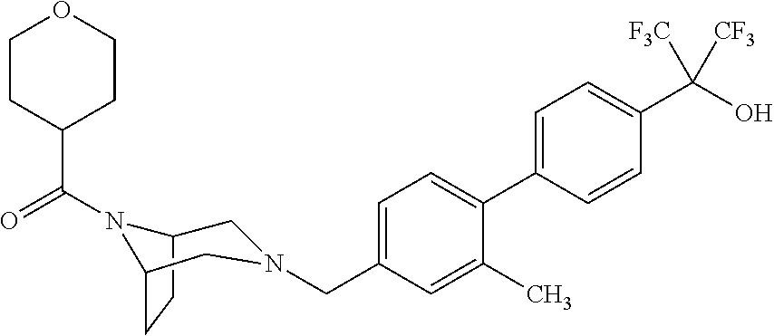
C1=C(C2=CC=C(CN3CC4CCC(N4C(=O)C4CCOCC4)C3)C=C2C)C=CC(C(O)([F3C])[CF3])=C1
